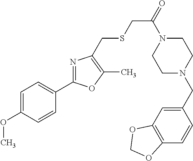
C1=C(OC)C=CC(C2=NC(CSCC(=O)N3CCN(CC4=CC5=C(C=C4)OCO5)CC3)=C(C)O2)=C1
